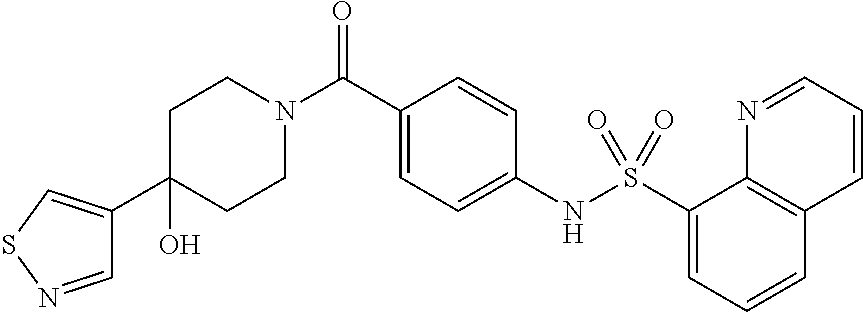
C1(C2=CSN=C2)(O)CCN(C(C2=CC=C(NS(C3=CC=CC4=C3N=CC=C4)(=O)=O)C=C2)=O)CC1
